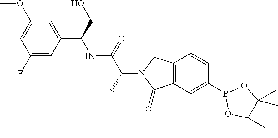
C12=C(C(=O)N(C(C(=O)NC(C3=CC(OC)=CC(F)=C3)CO)C)C1)C=C(B1OC(C)(C)C(C)(C)O1)C=C2
